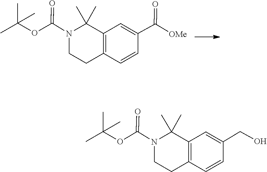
C12=C(C(C)(C)N(C(=O)OC(C)(C)C)CC1)C=C(C(=O)[OMe])C=C2.C12=C(C(C)(C)N(C(=O)OC(C)(C)C)CC1)C=C(CO)C=C2
